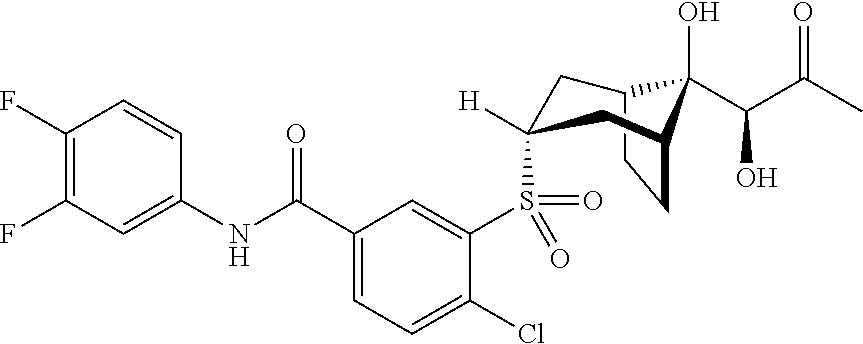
C1(F)=C(F)C=C(NC(C2=CC=C(Cl)C(S(=O)(C3([H])CC4CCC(C3)C4(O)C(C(C)=O)O)=O)=C2)=O)C=C1
